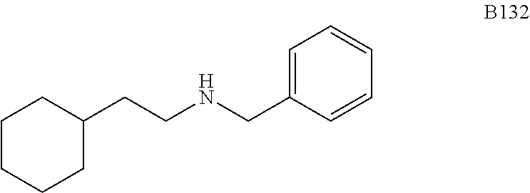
C1CCCC(CCNCC2=CC=CC=C2)C1
